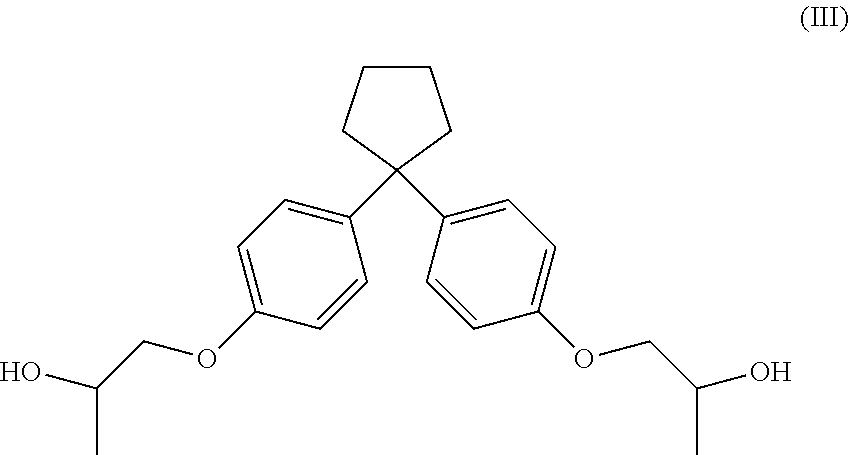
C1CCC(C2=CC=C(OCC(O)C)C=C2)(C2=CC=C(OCC(O)C)C=C2)C1
